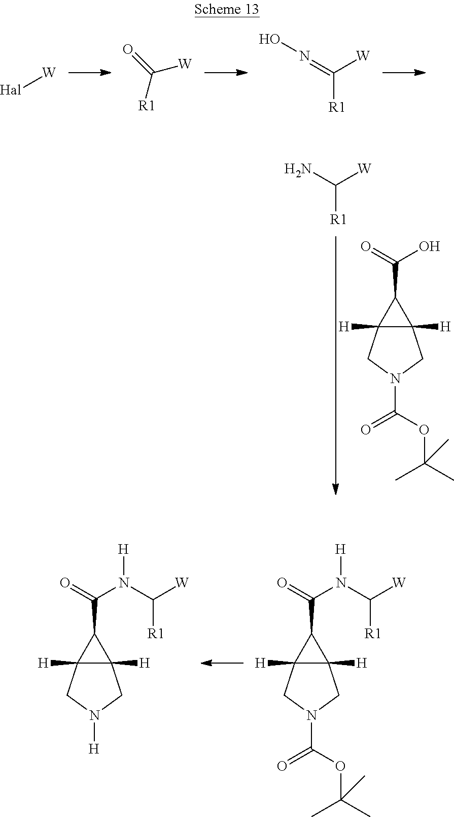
C([R1])(=O)[W].[W][Hal].C([W])([R1])=NO.C([W])([R1])N.C12([H])C([H])(CN(C(OC(C)(C)C)=O)C1)C2C(O)=O.C12([H])C([H])(CN([H])C1)C2C(N(C([W])[R1])[H])=O.C12([H])C([H])(CN(C(OC(C)(C)C)=O)C1)C2C(N(C([W])[R1])[H])=O
